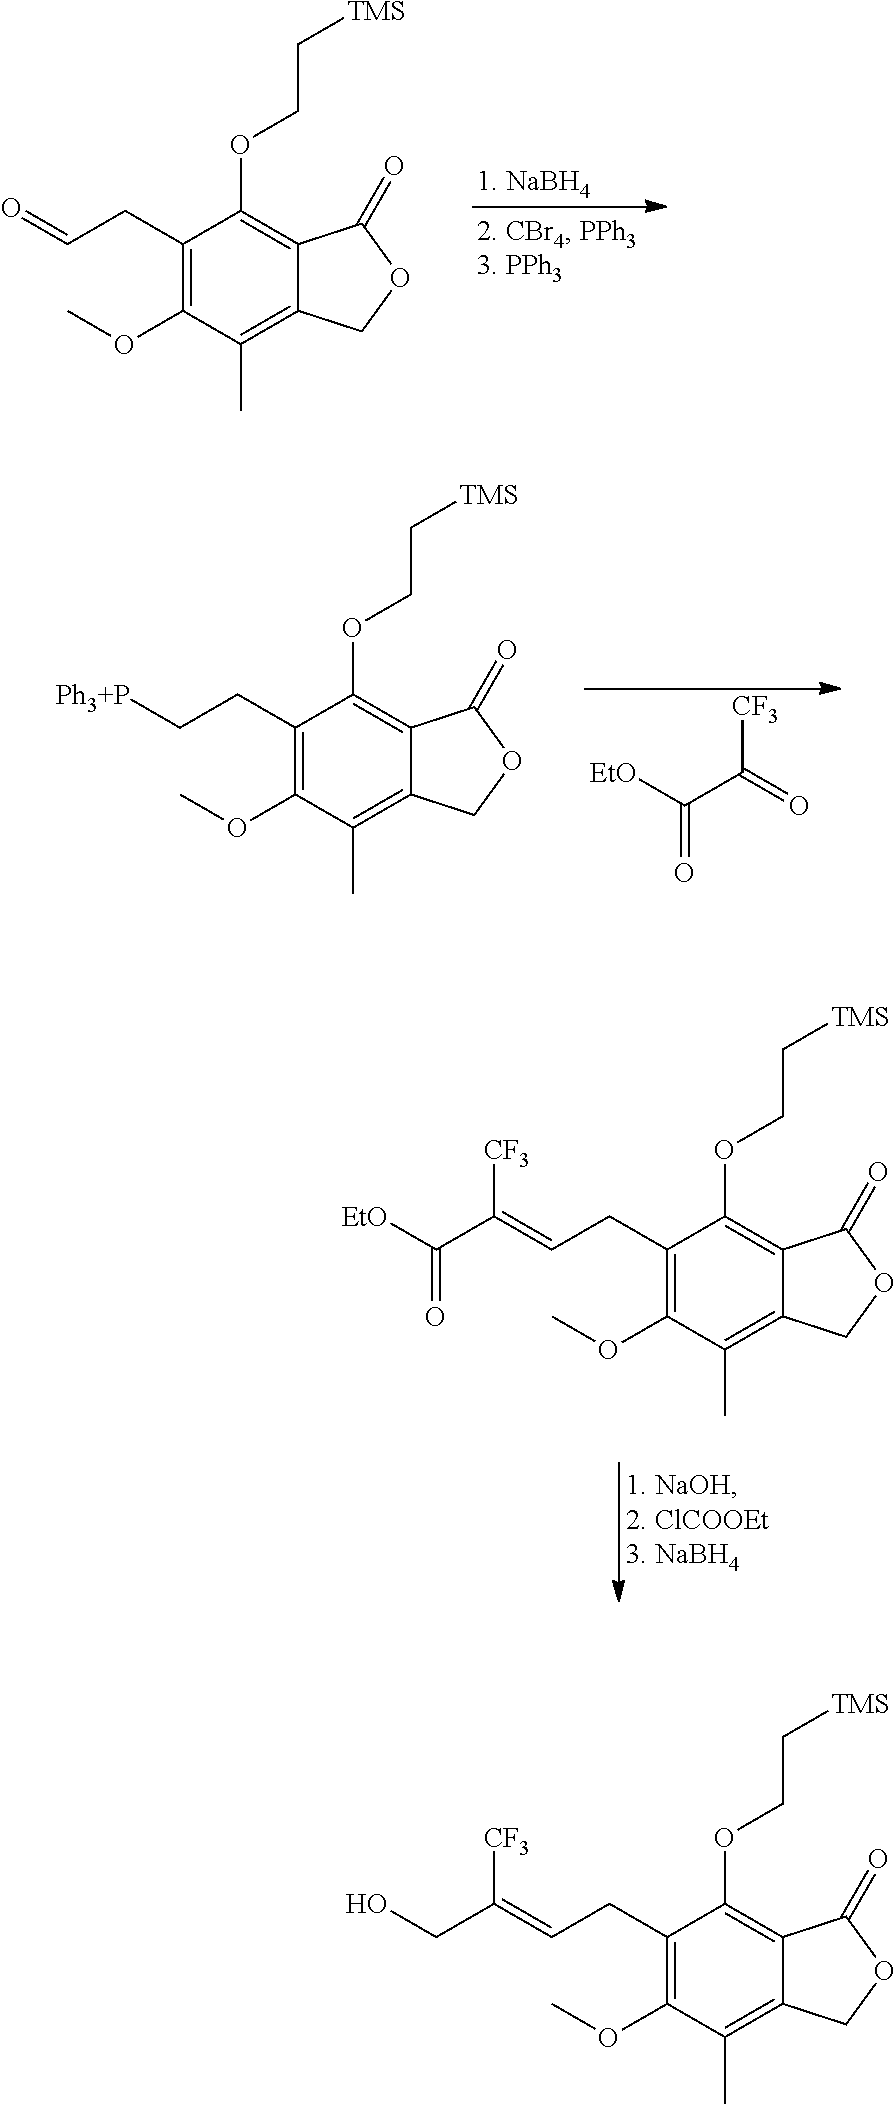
C1(CC=O)=C(OC)C(C)=C2C(=C1OCC[TMS])C(=O)OC2.[EtO]C(C(=O)[CF3])=O.C1(CC[Ph3+P])=C(OC)C(C)=C2C(=C1OCC[TMS])C(=O)OC2.C1(CC=C(C([EtO])=O)[CF3])=C(OC)C(C)=C2C(=C1OCC[TMS])C(=O)OC2.C1(CC=C(CO)[CF3])=C(OC)C(C)=C2C(=C1OCC[TMS])C(=O)OC2
